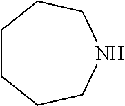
C1CCCNCC1
